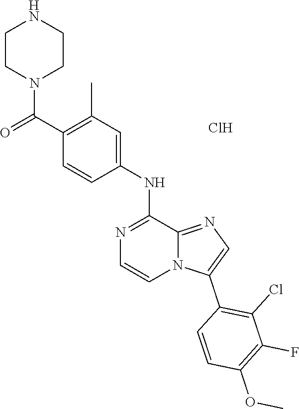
COC1=C(F)C(Cl)=C(C2=CN=C3N2C=CN=C3NC2=CC(C)=C(C(=O)N3CCNCC3)C=C2)C=C1.Cl
